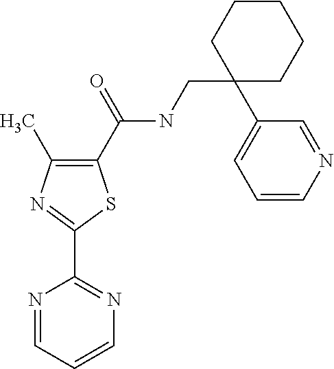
C1(C(NCC2(C3=CC=CN=C3)CCCCC2)=O)=C(C)N=C(C2=NC=CC=N2)S1
